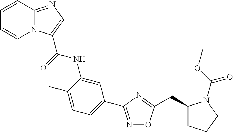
N1=C(C2=CC=C(C)C(NC(=O)C3=CN=C4N3C=CC=C4)=C2)N=C(CC2CCCN2C(=O)OC)O1
